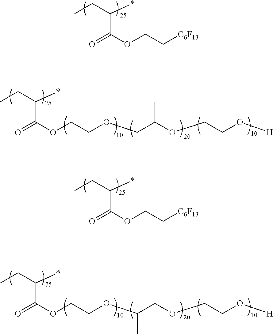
C(CC)(*)C(=O)OCCOCC(OCCO[H])C.C(CC)(*)C(=O)OCCOC(COCCO[H])C.C(CC)(*)C(=O)OCC[C6F13].C(CC)(*)C(=O)OCC[C6F13]
